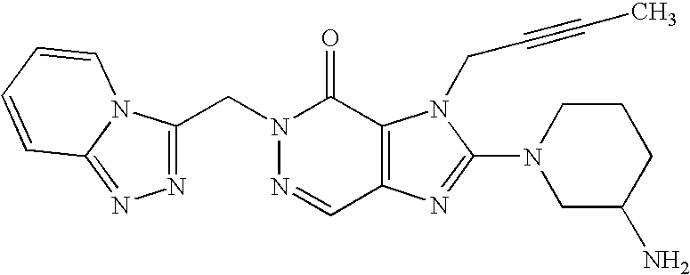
C(N1N=CC2=C(C1=O)N(CC#CC)C(N1CC(N)CCC1)=N2)C1=NN=C2N1C=CC=C2
